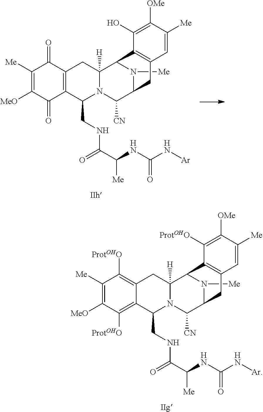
N1([Me])C2C([CN])N3C(CNC(C(NC(N[Ar])=O)[Me])=O)C4=C([ProtOHO])C([MeO])=C([Me])C([ProtOHO])=C4CC3([H])C1C1=C(C2)C=C([Me])C([OMe])=C1[ProtOHO].N1([Me])C2C([CN])N3C(CNC(C(NC(N[Ar])=O)[Me])=O)C4=C(C(=O)C([Me])=C([MeO])C4=O)CC3([H])C1C1=C(C2)C=C([Me])C([OMe])=C1O
